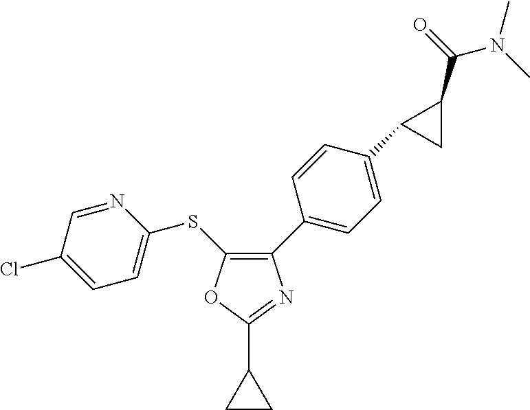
N1=CC(Cl)=CC=C1SC1=C(C2=CC=C(C3CC3C(=O)N(C)C)C=C2)N=C(C2CC2)O1
